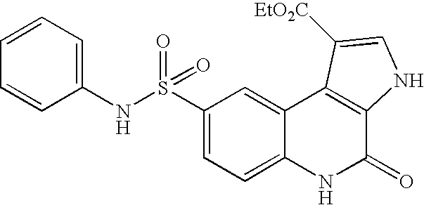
C1(NS(C2=CC=C3C(=C2)C2=C(C(=O)N3)NC=C2[EtO2C])(=O)=O)=CC=CC=C1
